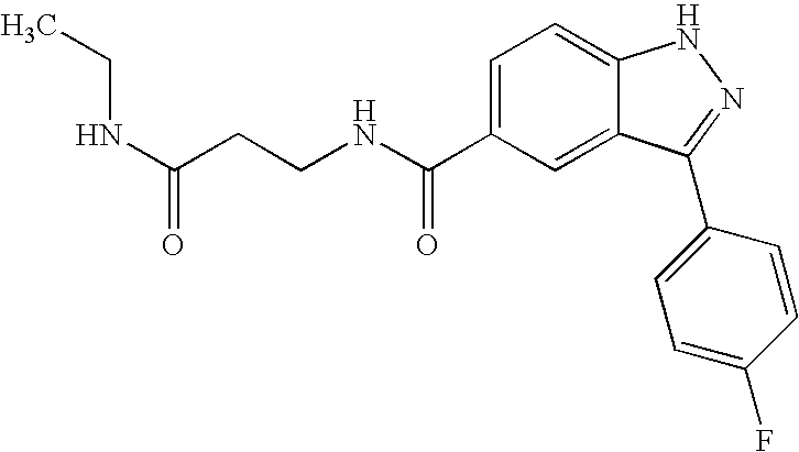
C1=C(C(NCCC(NCC)=O)=O)C=C2C(=C1)NN=C2C1=CC=C(F)C=C1
